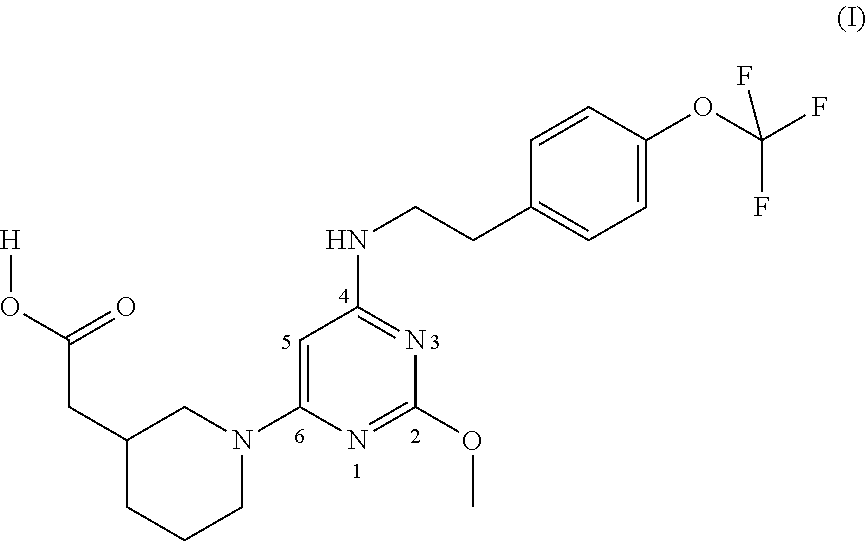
[H]OC(=O)CC1CCCN(C2=CC(NCCC3=CC=C(OC(F)(F)F)C=C3)=NC(OC)=N2)C1
